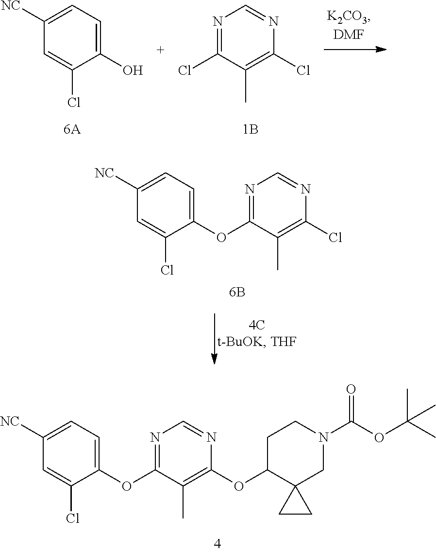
C1(O)=CC=C([NC])C=C1Cl.C1(Cl)=C(C)C(Cl)=NC=N1.C1(OC2=NC=NC(Cl)=C2C)=CC=C([NC])C=C1Cl.C1(OC2=NC=NC(OC3C4(CN(C(OC(C)(C)C)=O)CC3)CC4)=C2C)=CC=C([NC])C=C1Cl
